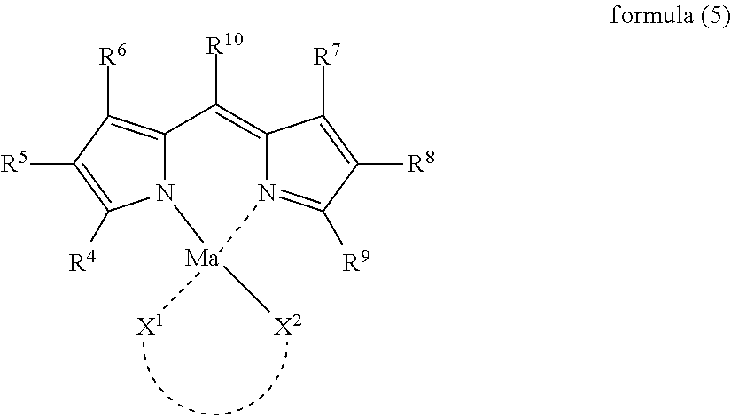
C12=C([R10])C3=C([R6])C([R5])=C([R4])N3[Ma]([X1])([X2])N1=C([R9])C([R8])=C2[R7]
